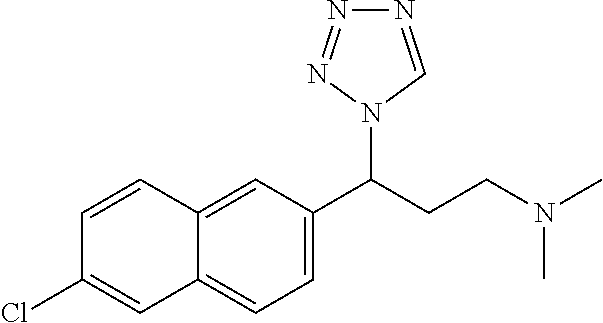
C1=C2C(=CC=C1C(CCN(C)C)N1C=NN=N1)C=C(Cl)C=C2
